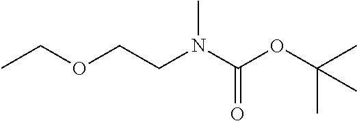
CCOCCN(C(OC(C)(C)C)=O)C
